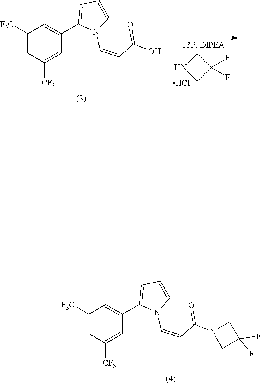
C1C(F)(F)CN1C(C=CN1C(C2=CC([F3C])=CC([CF3])=C2)=CC=C1)=O.C1NCC1(F)F.Cl.OC(C=CN1C(C2=CC([F3C])=CC([CF3])=C2)=CC=C1)=O
